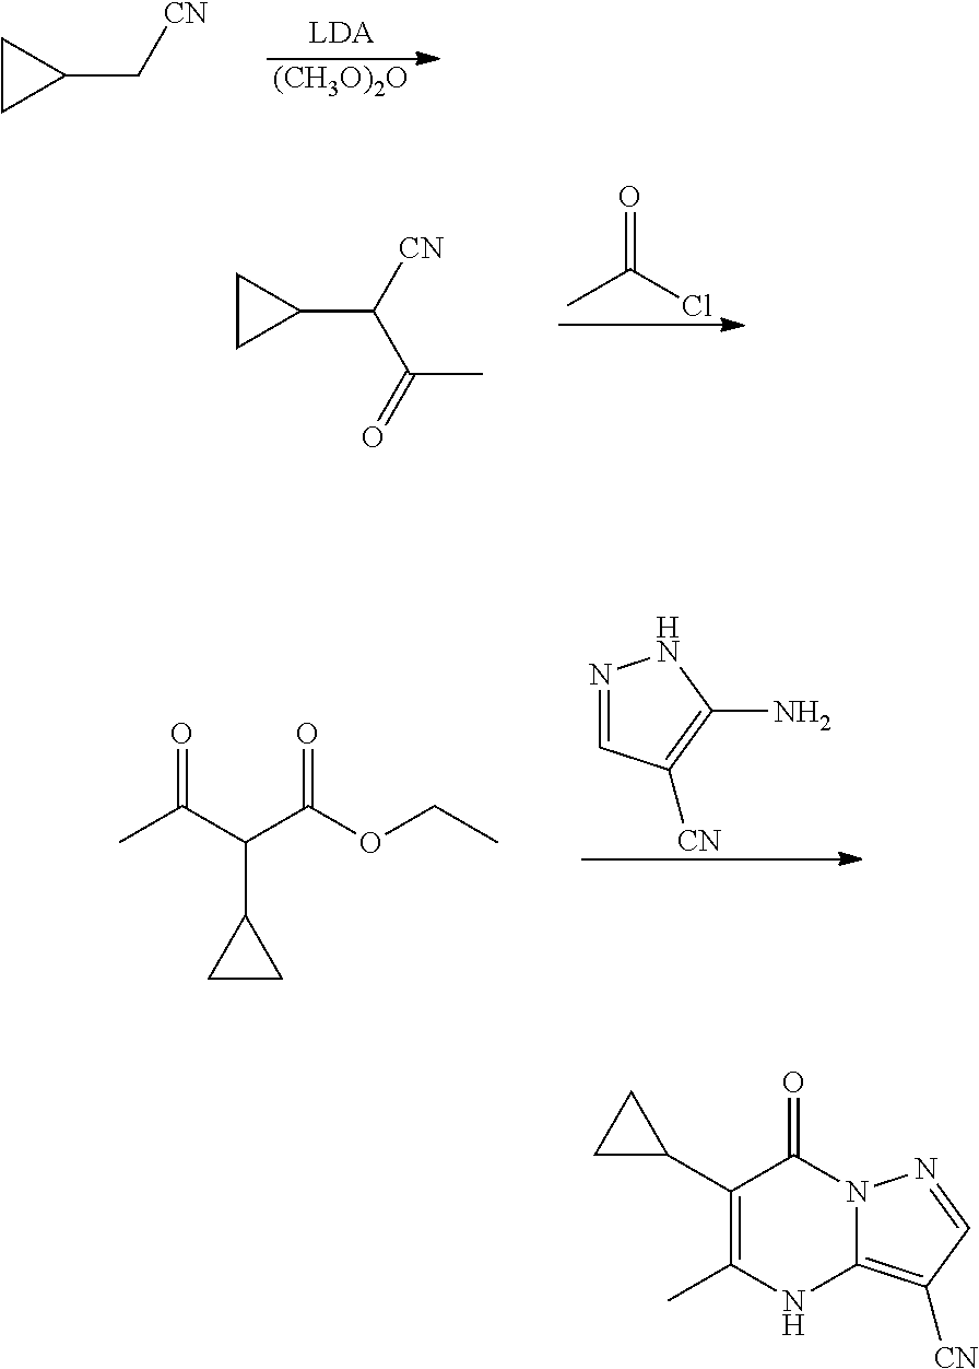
[(CH3O)2O].C1CC1C[CN].CC(Cl)=O.C1CC1C([CN])C(=O)C.N1=CC([CN])=C(N)N1.CC(C(C(OCC)=O)C1CC1)=O.C1(C2CC2)=C(C)NC2=C([CN])C=NN2C1=O
